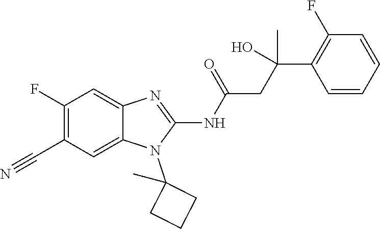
C1(F)=C(C#N)C=C2C(=C1)N=C(NC(=O)CC(O)(C1=C(F)C=CC=C1)C)N2C1(C)CCC1
